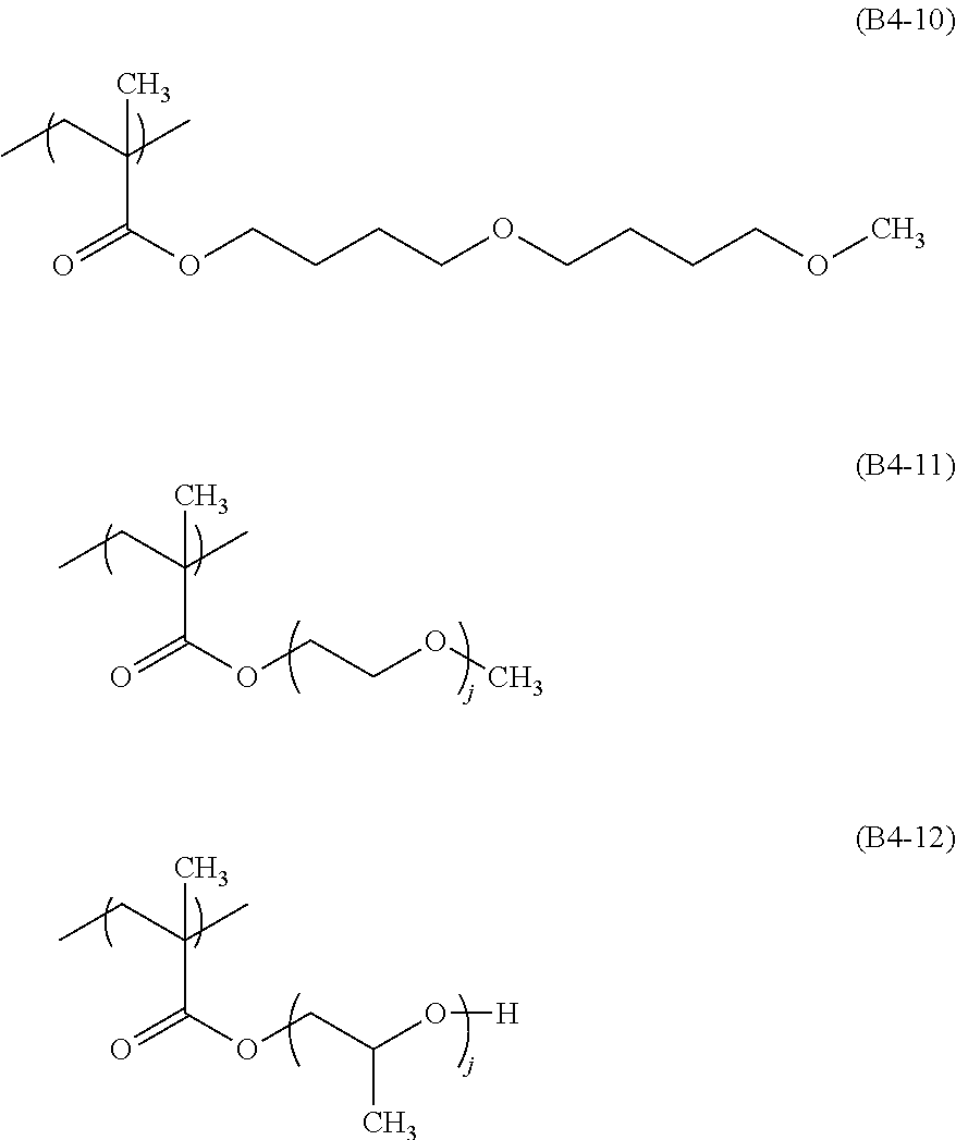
C(C(OCCCCOCCCCOC)=O)(CC)(C)C.C(C(OCCOC)=O)(CC)(C)C.C(C(OCC(O[H])C)=O)(CC)(C)C
